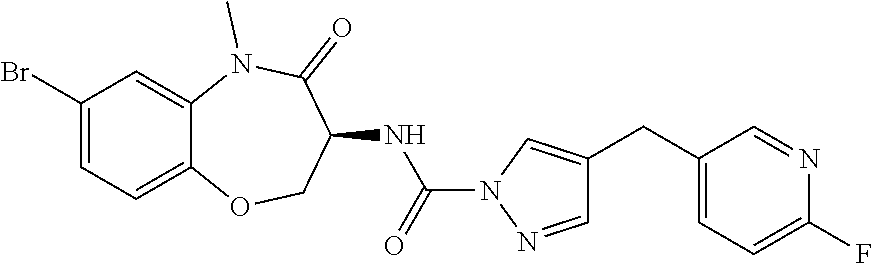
BrC1=CC=C2C(=C1)N(C)C(=O)C(NC(=O)N1N=CC(CC3=CC=C(F)N=C3)=C1)CO2
